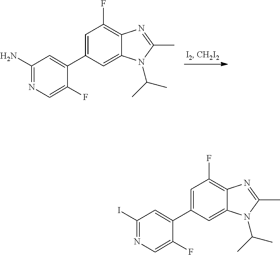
C1=C(C2=CC(N)=NC=C2F)C=C2C(=C1F)N=C(C)N2C(C)C.C1=C(C2=CC(I)=NC=C2F)C=C2C(=C1F)N=C(C)N2C(C)C
